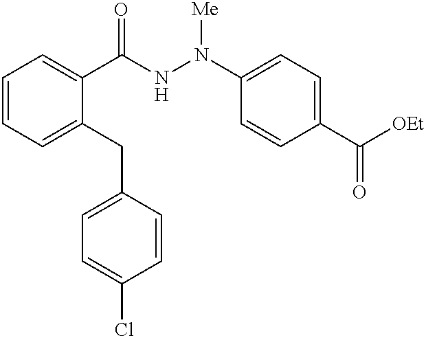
C1=CC=C(CC2=CC=C(Cl)C=C2)C(C(NN(C2=CC=C(C([OEt])=O)C=C2)[Me])=O)=C1
